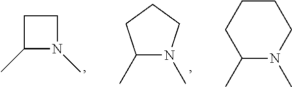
C1CC(C)N1C.C1(C)N(C)CCC1.C1(C)N(C)CCCC1
